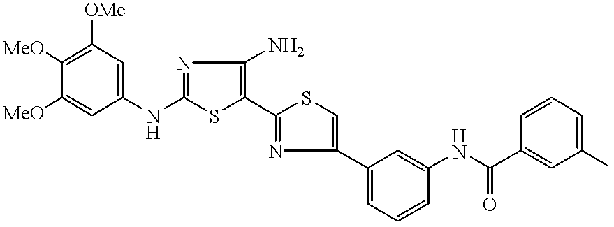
[MeO]C1=C([OMe])C=C(NC2=NC(N)=C(C3=NC(C4=CC=CC(NC(C5=CC(C)=CC=C5)=O)=C4)=CS3)S2)C=C1[MeO]
